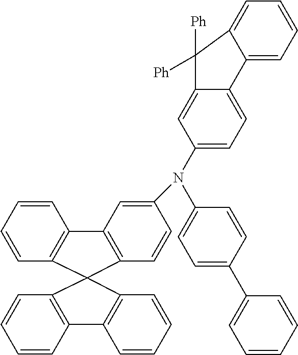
C1=CC2=C(C=C1)C1(C3=C2C=CC=C3)C2=C(C=CC=C2)C2=C1C=CC(N(C1=CC=C(C3=CC=CC=C3)C=C1)C1=CC=C3C(=C1)C([Ph])([Ph])C1=CC=CC=C31)=C2
